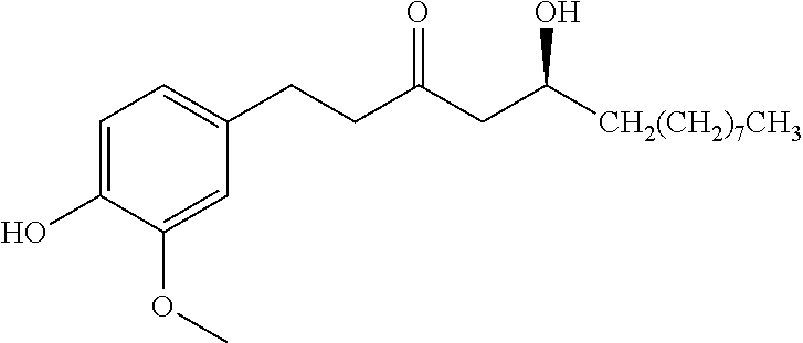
C1=C(O)C(OC)=CC(CCC(CC([CH2(CH2)7CH3])O)=O)=C1
